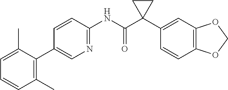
C1=CC(NC(C2(C3=CC4=C(C=C3)OCO4)CC2)=O)=NC=C1C1=C(C)C=CC=C1C
